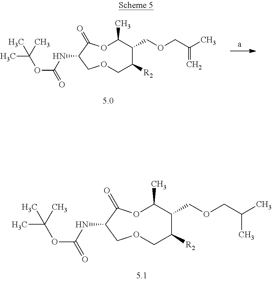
O(C(=O)NC1C(=O)OC(C)C(COCC(C)C)C([R2])COC1)C(C)(C)C.O(C(=O)NC1C(=O)OC(C)C(COCC(C)=C)C([R2])COC1)C(C)(C)C
